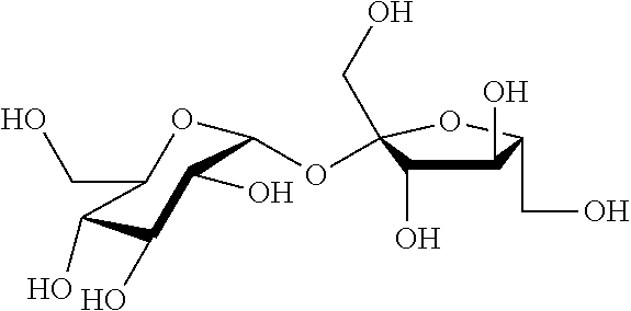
C1(OC2(CO)C(O)C(O)C(CO)O2)OC(CO)C(O)C(O)C1O
